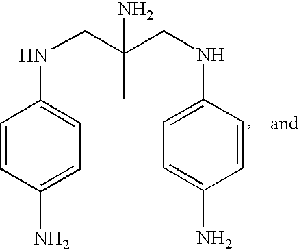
N(CC(CNC1=CC=C(N)C=C1)(N)C)C1=CC=C(N)C=C1
